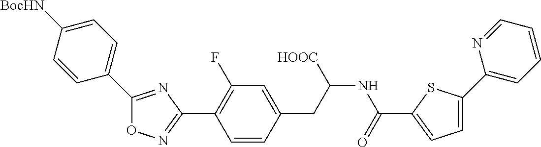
O1N=C(C2=C(F)C=C(CC(NC(C3=CC=C(C4=CC=CC=N4)S3)=O)[HOOC])C=C2)N=C1C1=CC=C([BocHN])C=C1
